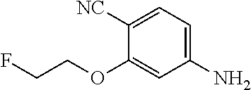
C1([NC])=CC=C(N)C=C1OCCF
